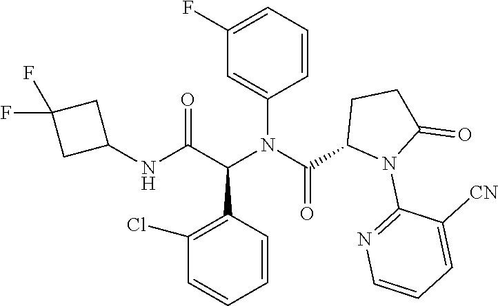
C1=CC=C(F)C=C1N(C(C1N(C2=NC=CC=C2[CN])C(=O)CC1)=O)C(C(NC1CC(F)(F)C1)=O)C1=C(Cl)C=CC=C1
